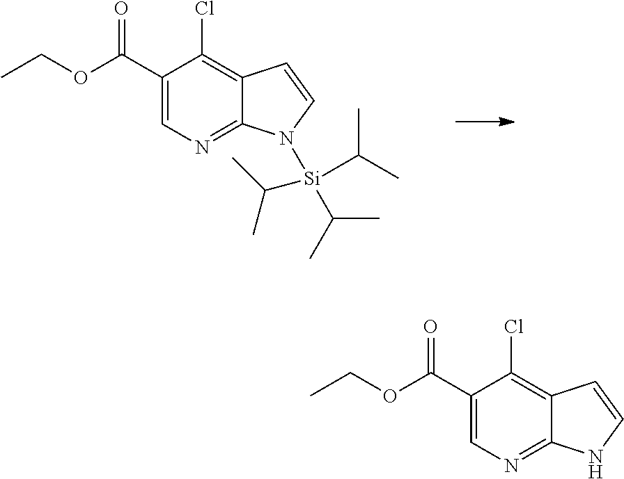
C1(C(OCC)=O)=CN=C2C(=C1Cl)C=CN2[Si](C(C)C)(C(C)C)C(C)C.C1(C(OCC)=O)=CN=C2C(=C1Cl)C=CN2
